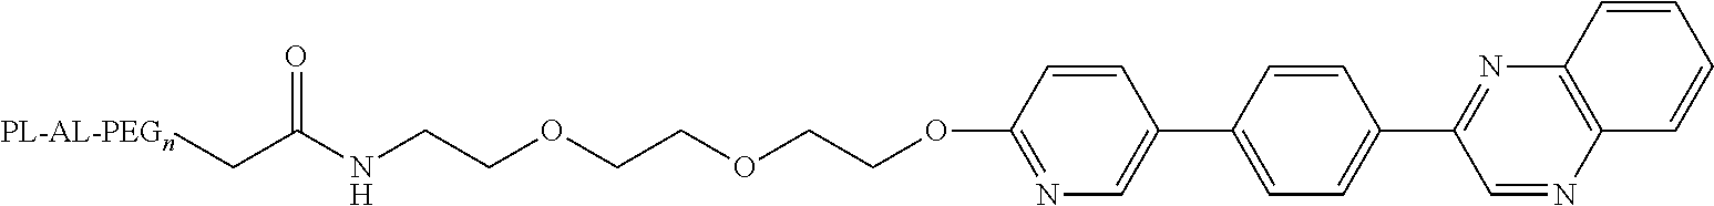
[PL-AL-PEGn]CC(NCCOCCOCCOC1=NC=C(C2=CC=C(C3=NC4=C(N=C3)C=CC=C4)C=C2)C=C1)=O
